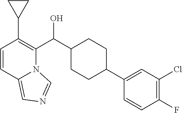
C1=CC2=CN=CN2C(C(C2CCC(C3=CC(Cl)=C(F)C=C3)CC2)O)=C1C1CC1
